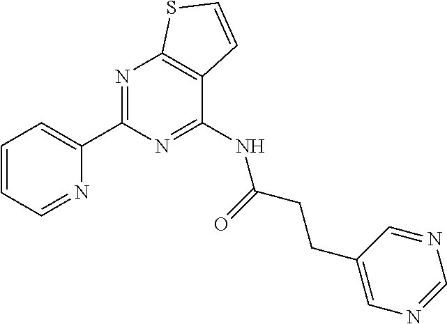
C1(C2=NC3=C(C(NC(CCC4=CN=CN=C4)=O)=N2)C=CS3)=CC=CC=N1
